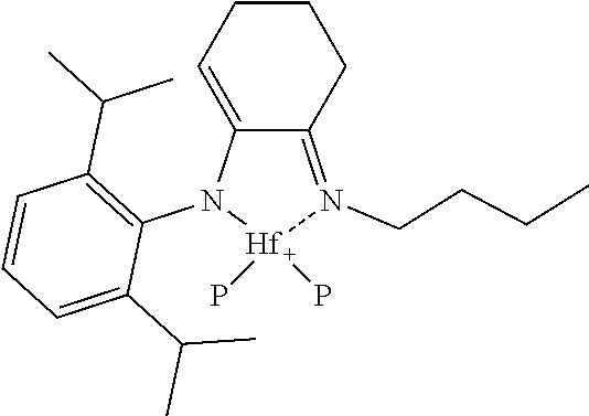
C12=N(CCCC)[Hf](P)(P)N(C3=C(C(C)C)C=CC=C3C(C)C)C1=CCCC2
